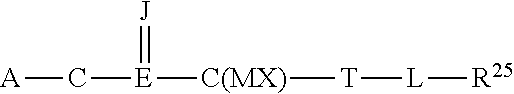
[A]C[E](=[J])[C(MX)][T][L][R25]
